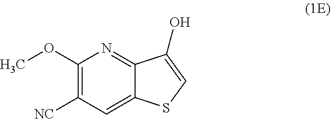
C1(OC)=C([NC])C=C2C(=N1)C(O)=CS2
